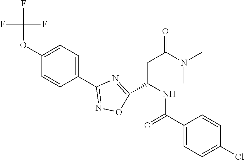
C1(OC(F)(F)F)=CC=C(C2=NOC(C(NC(C3=CC=C(Cl)C=C3)=O)CC(=O)N(C)C)=N2)C=C1
